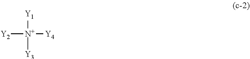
[Y1][N+]([Y2])([Y3])[Y4]
